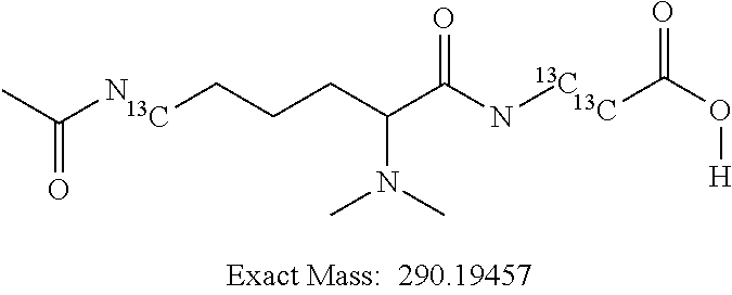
CC(N)=O.[13C]CCCC(C(N[13C])=O)N(C)C.[13C]C(O[H])=O
